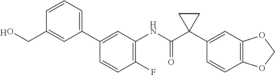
C1(F)=C(NC(C2(C3=CC4=C(C=C3)OCO4)CC2)=O)C=C(C2=CC=CC(CO)=C2)C=C1.[H]
